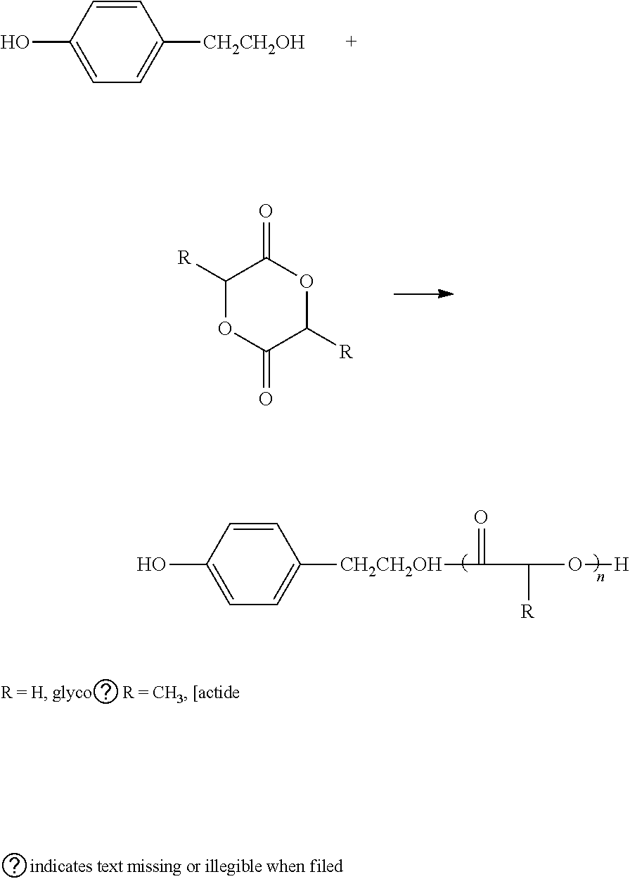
C1=C(O)C=CC([CH2CH2OH])=C1.C1([R])OC(=O)C([R])OC1=O.C1=C(O)C=CC([CH2CH2OH]C(=O)C([R])O[H])=C1
